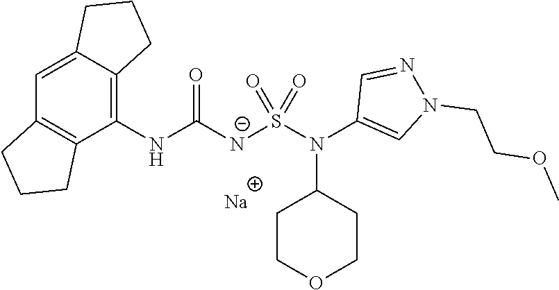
C1(NC([N-]S(N(C2=CN(CCOC)N=C2)C2CCOCC2)(=O)=O)=O)=C2C(=CC3=C1CCC3)CCC2.[Na]
